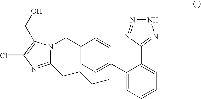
ClC1=C(CO)N(CC2=CC=C(C3=CC=CC=C3C3=NNN=N3)C=C2)C(CCCC)=N1
